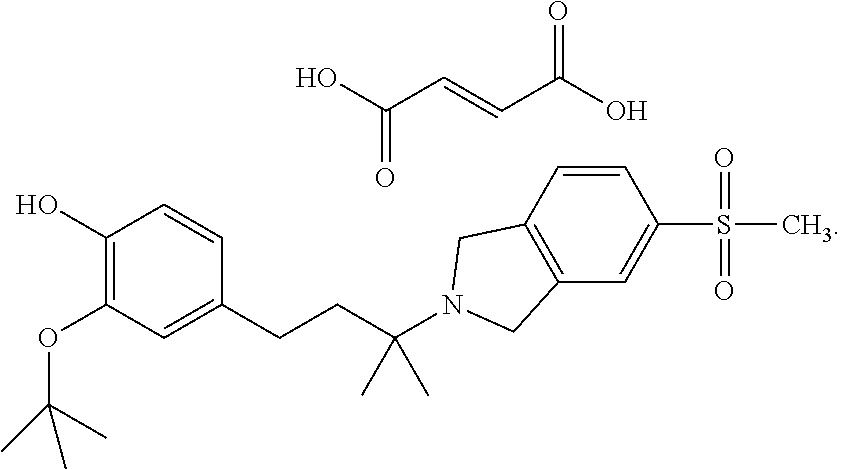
C1(O)=C(OC(C)(C)C)C=C(CCC(N2CC3=C(C2)C=CC(S(=O)(=O)C)=C3)(C)C)C=C1.OC(C=CC(O)=O)=O
